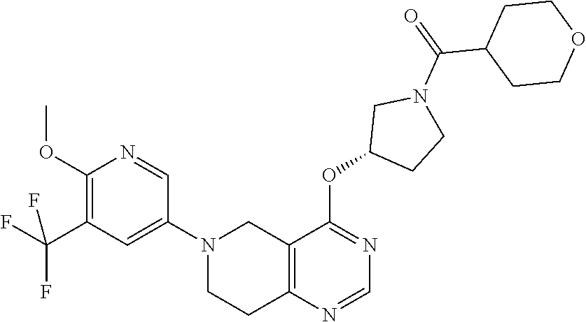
C1(N2CCC3=C(C2)C(OC2CCN(C(C4CCOCC4)=O)C2)=NC=N3)=CC(C(F)(F)F)=C(OC)N=C1
